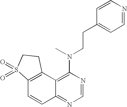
C12=C(C3=C(N(CCC4=CC=NC=C4)C)N=CN=C3C=C1)CCS2(=O)=O
